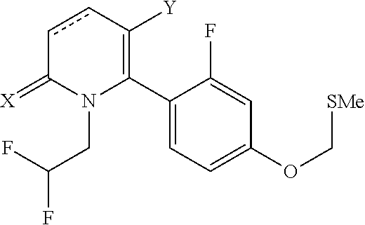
C1(C2=C([Y])ccC(=[X])N2CC(F)F)=CC=C(OC[SMe])C=C1F
